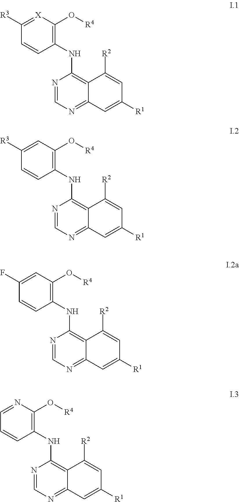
C1(NC2=C3C(=NC=N2)C=C([R1])C=C3[R2])=C(O[R4])[X]=C([R3])C=C1.C1(NC2=C3C(=NC=N2)C=C([R1])C=C3[R2])=C(O[R4])C=C([R3])C=C1.C1(NC2=C3C(=NC=N2)C=C([R1])C=C3[R2])=C(O[R4])C=C(F)C=C1.C1(NC2=C3C(=NC=N2)C=C([R1])C=C3[R2])=C(O[R4])N=CC=C1
